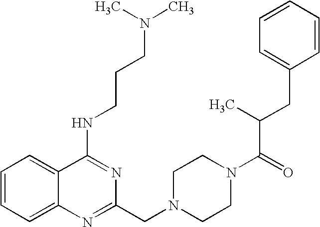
C1=CC=C2C(=C1)C(NCCCN(C)C)=NC(CN1CCN(C(=O)C(CC3=CC=CC=C3)C)CC1)=N2
